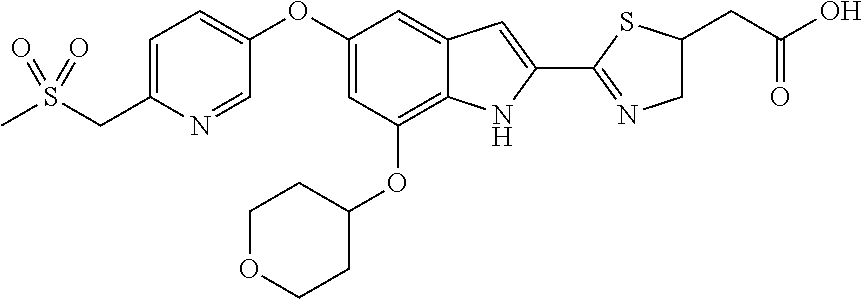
C1=C(CS(C)(=O)=O)N=CC(OC2=CC(OC3CCOCC3)=C3C(=C2)C=C(C2=NCC(CC(O)=O)S2)N3)=C1
